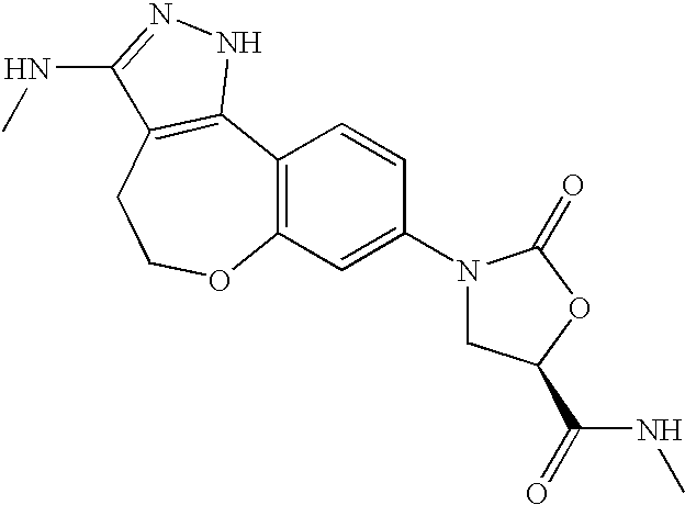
C12=C(C=C(N3CC(C(NC)=O)OC3=O)C=C1)OCCC1=C2NN=C1NC
